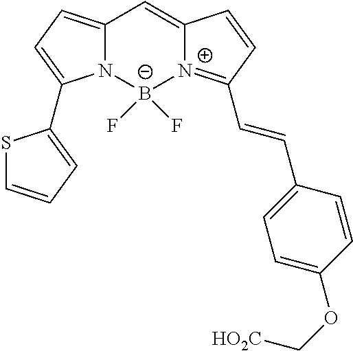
C1=C2[N+](=C(C=CC3=CC=C(OC[HO2C])C=C3)C=C2)[B-](F)(F)N2C1=CC=C2C1=CC=CS1
